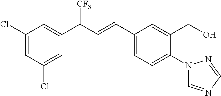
C1(C(C=CC2=CC=C(N3C=NC=N3)C(CO)=C2)[CF3])=CC(Cl)=CC(Cl)=C1
